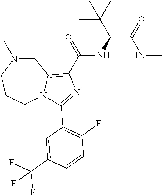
C1N(C)CCCN2C1=C(C(=O)NC(C(=O)NC)C(C)(C)C)N=C2C1=C(F)C=CC(C(F)(F)F)=C1
